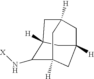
C1C2([H])C(N[X])C3([H])CC([H])(CC1([H])C3)C2
